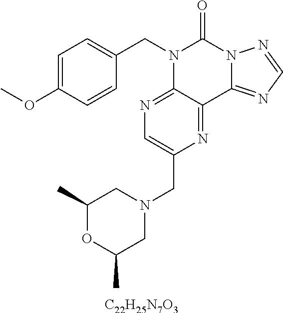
[C22H25N7O3].C1=C(OC)C=CC(CN2C3=NC=C(CN4CC(C)OC(C)C4)N=C3C3=NC=NN3C2=O)=C1
